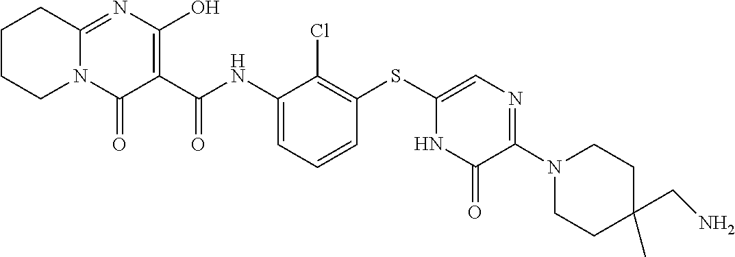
C1C(C)(CN)CCN(C2=NC=C(SC3=C(Cl)C(NC(=O)C4=C(O)N=C5N(C4=O)CCCC5)=CC=C3)NC2=O)C1
